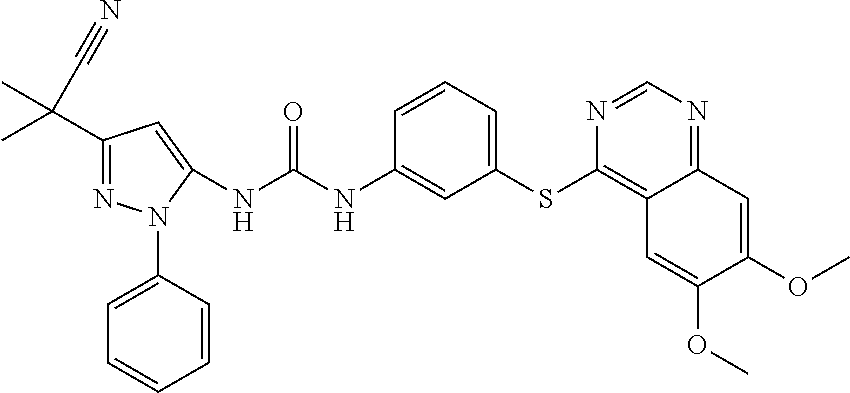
C1(C(C)(C)C#N)=NN(C2=CC=CC=C2)C(NC(NC2=CC(SC3=C4C(=NC=N3)C=C(OC)C(OC)=C4)=CC=C2)=O)=C1
